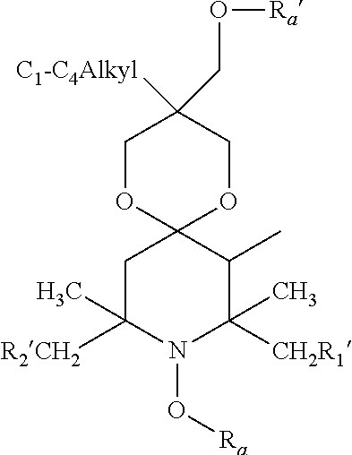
C1OC2(OCC1([C1-C4Alkyl])CO[Ra])CC([R2CH2])(C)N(O[Ra])C([CH2R1])(C)C2C
